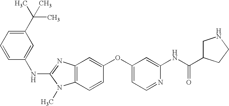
C1(C(C)(C)C)=CC=CC(NC2=NC3=C(N2C)C=CC(OC2=CC=NC(NC(C4CNCC4)=O)=C2)=C3)=C1
